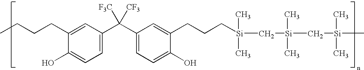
C1=C(C(C2=CC=C(O)C(CCCC)=C2)([CF3])[F3C])C=C(CCC[Si](C[Si](C)(C)C[Si](C)(C)C)(C)C)C(O)=C1
